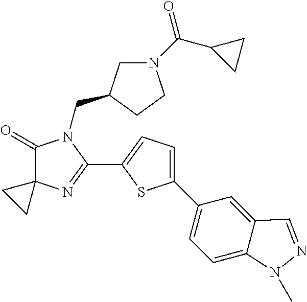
C1(=O)C2(N=C(C3=CC=C(C4=CC=C5C(=C4)C=NN5C)S3)N1CC1CN(C(C3CC3)=O)CC1)CC2
